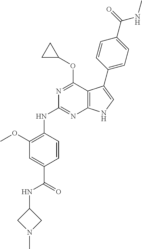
C1(NC(C2=CC(OC)=C(NC3=NC4=C(C(OC5CC5)=N3)C(C3=CC=C(C(=O)NC)C=C3)=CN4)C=C2)=O)CN(C)C1
